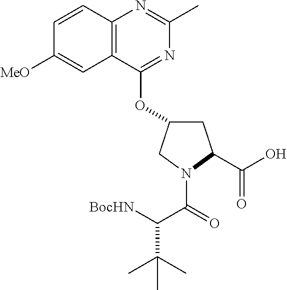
C1C(OC2=NC(C)=NC3=C2C=C([MeO])C=C3)CN(C(=O)C([BocHN])C(C)(C)C)C1C(=O)O
